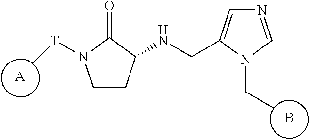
[A].B.C1CC(NCC2=CN=CN2CC)C(=O)N1[T]C
